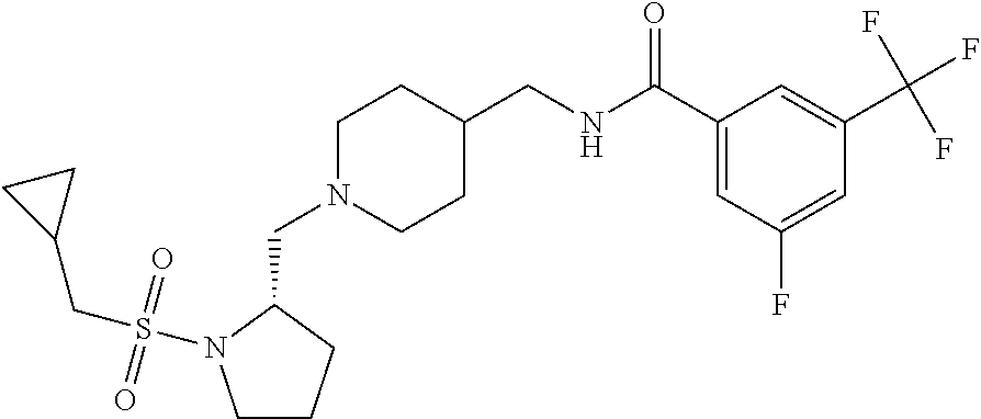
C(N1CCC(CNC(C2=CC(F)=CC(C(F)(F)F)=C2)=O)CC1)C1N(S(CC2CC2)(=O)=O)CCC1
